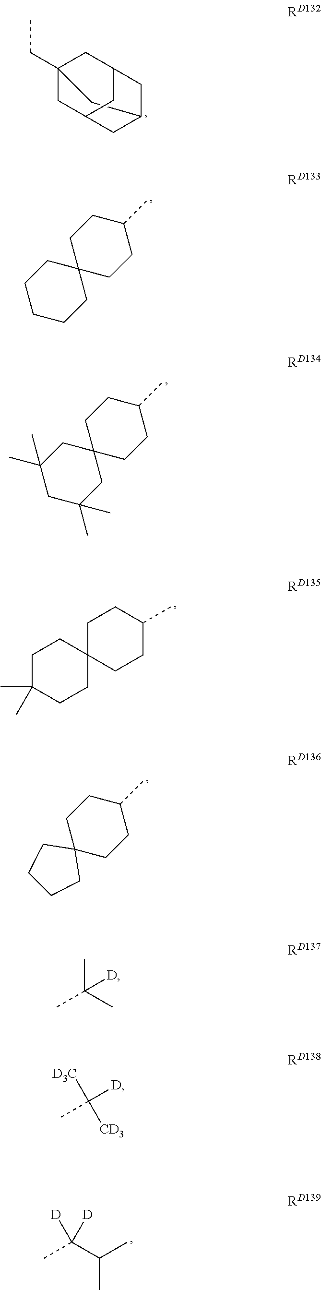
C12(CC)CC3CC(CC(C1)C3)C2.C1CCC2(CC1)CCC(C)CC2.C1C(C)(C)CC2(CC1(C)C)CCC(C)CC2.C1(C)(C)CCC2(CC1)CCC(C)CC2.CC(C(C)C)([D])[D].C12(CCC(C)CC1)CCCC2.CC(C)(C)[D].CC([D])([CD3])[D3C]
